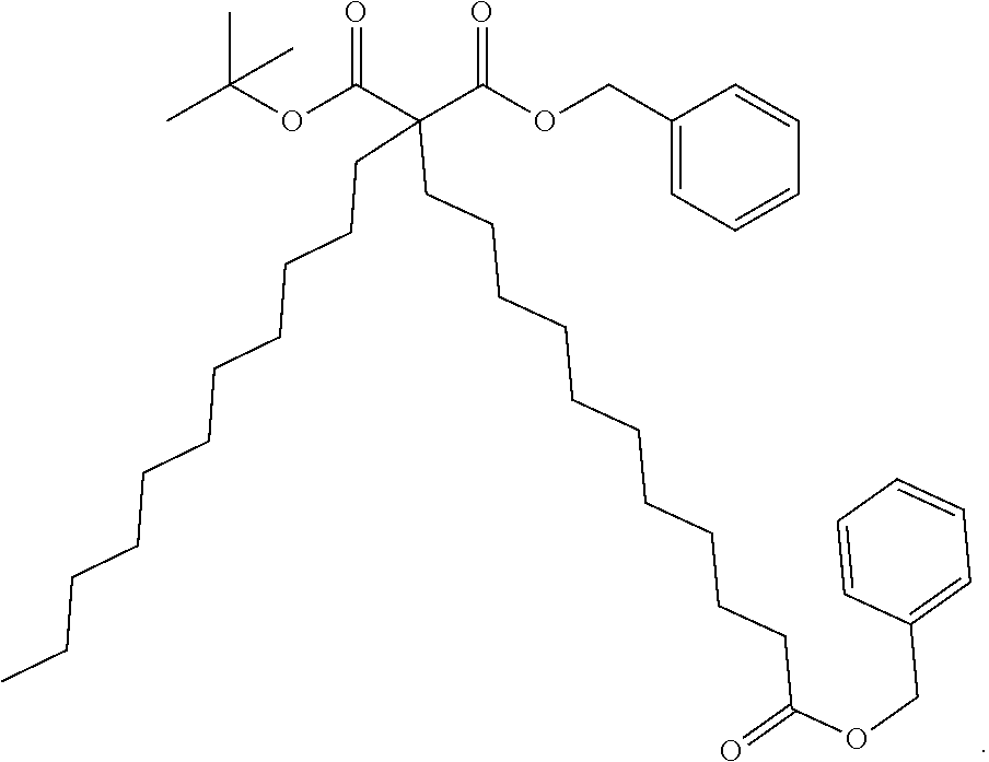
C1(COC(=O)C(C(OC(C)(C)C)=O)(CCCCCCCCCCC(OCC2=CC=CC=C2)=O)CCCCCCCCCCC)=CC=CC=C1
